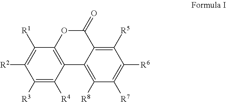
C1(=O)OC2=C(C3=C([R8])C([R7])=C([R6])C([R5])=C13)C([R4])=C([R3])C([R2])=C2[R1]
